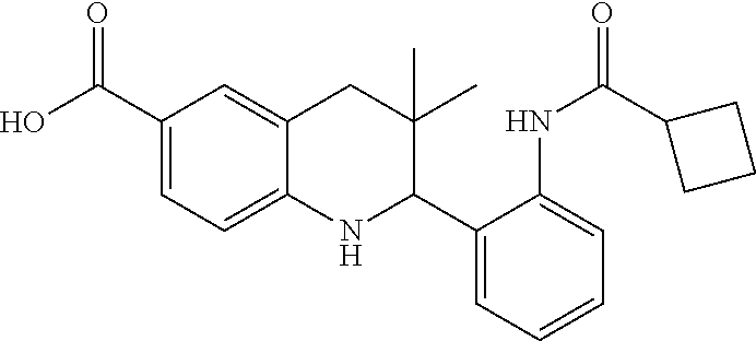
C1(C(O)=O)=CC=C2C(=C1)CC(C)(C)C(C1=CC=CC=C1NC(=O)C1CCC1)N2
